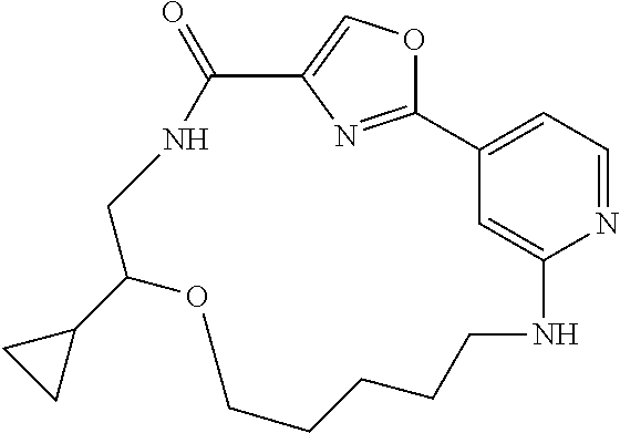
C1(C2CNC(=O)C3=COC(=N3)C3=CC=NC(=C3)NCCCCCO2)CC1
